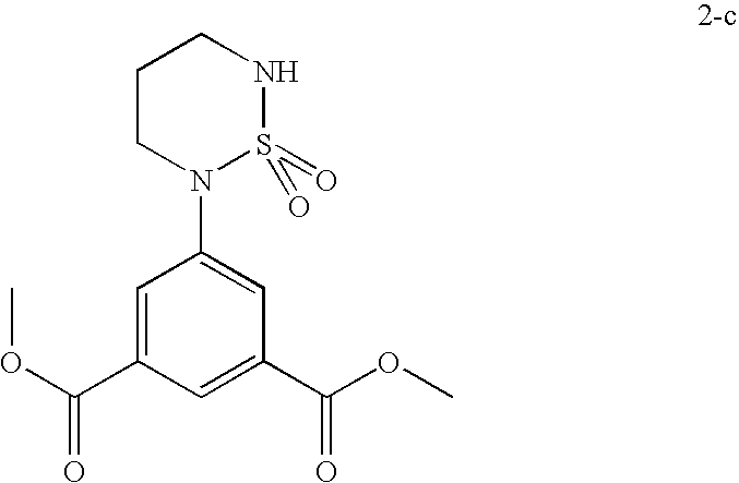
C1=C(C(OC)=O)C=C(C(OC)=O)C=C1N1S(=O)(=O)NCCC1
